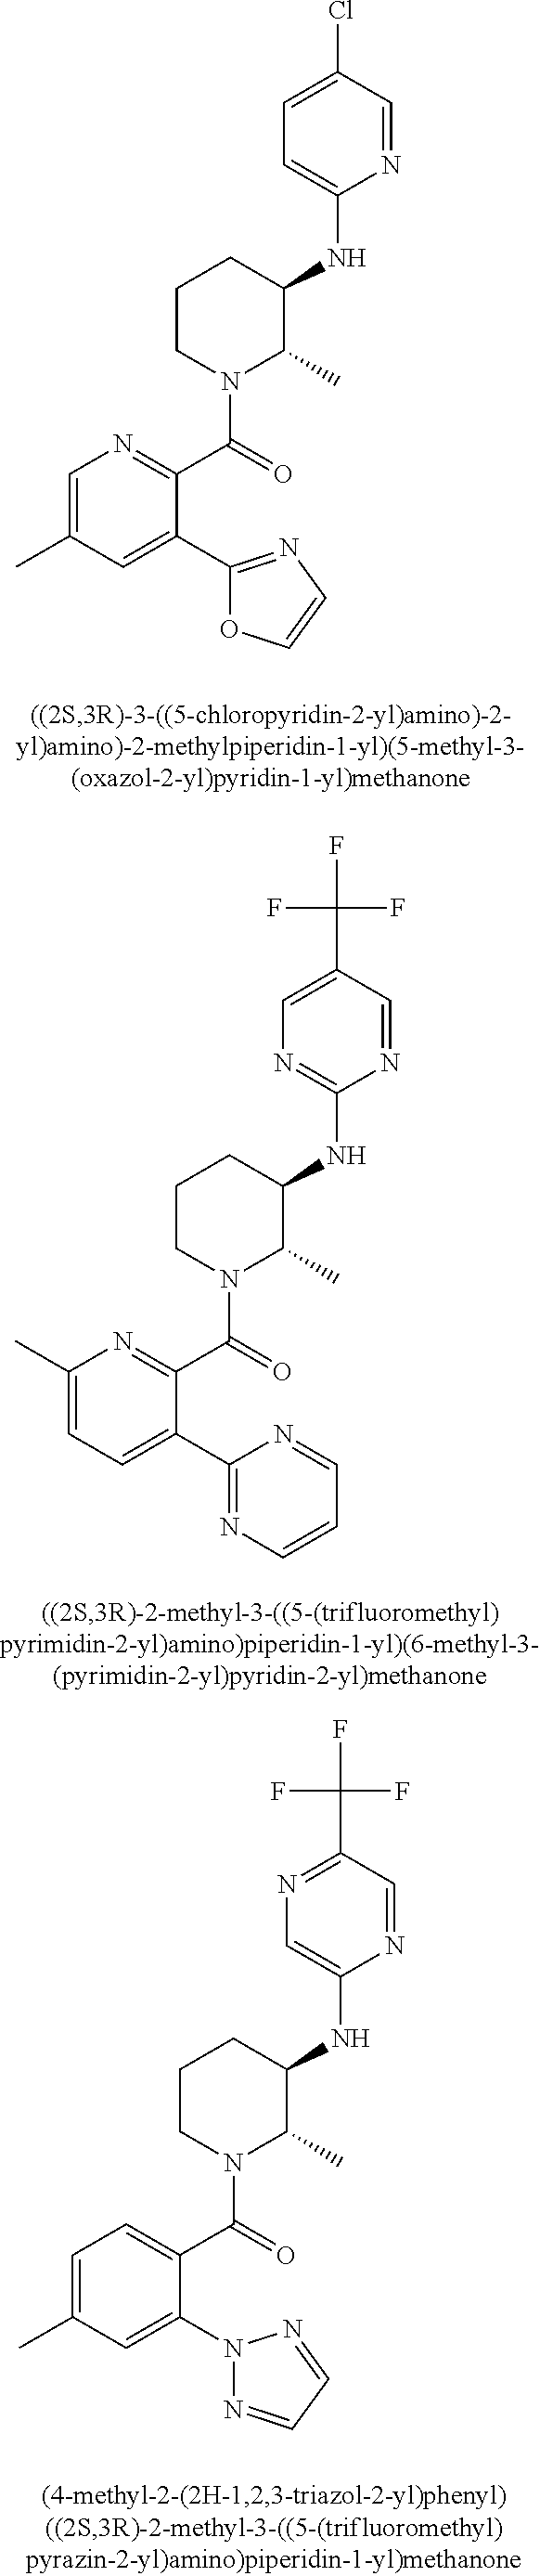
C1=C(C)C=C(C2=NC=CO2)C(C(=O)N2C(C)C(NC3=CC=C(Cl)C=N3)CCC2)=N1.C1(C)=CC=C(C2=NC=CC=N2)C(C(=O)N2C(C)C(NC3=NC=C(C(F)(F)F)C=N3)CCC2)=N1.C1=C(C)C=C(N2N=CC=N2)C(C(=O)N2C(C)C(NC3=CN=C(C(F)(F)F)C=N3)CCC2)=C1
